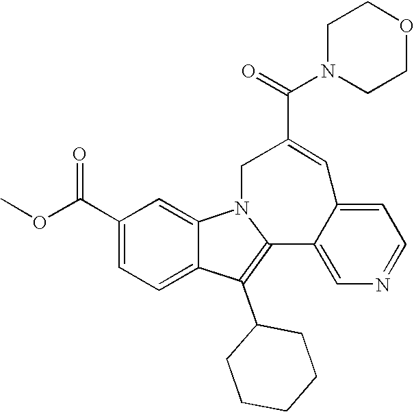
C1(C(OC)=O)=CC=C2C(=C1)N1C(=C2C2CCCCC2)C2=CN=CC=C2C=C(C(=O)N2CCOCC2)C1
